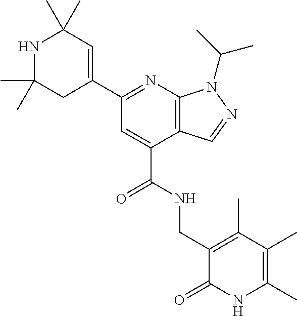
C(C1=CC(C2=CC(C)(C)NC(C)(C)C2)=NC2=C1C=NN2C(C)C)(NCC1=C(C)C(C)=C(C)NC1=O)=O
